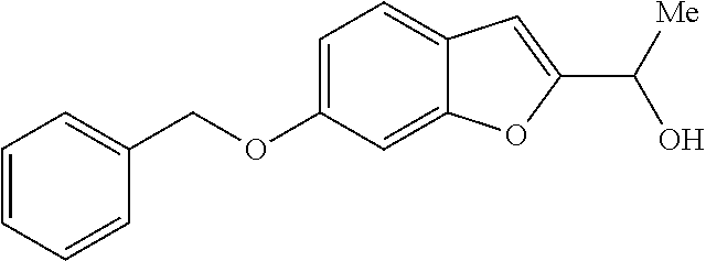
C1=C(OCC2=CC=CC=C2)C=C2C(=C1)C=C(C([Me])O)O2
